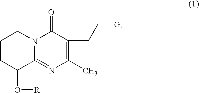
C1CC(O[R])C2=NC(C)=C(CC[G])C(=O)N2C1
